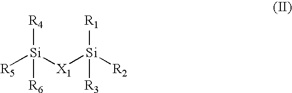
[R4][Si]([R6])([X1][Si]([R2])([R1])[R3])[R5]
